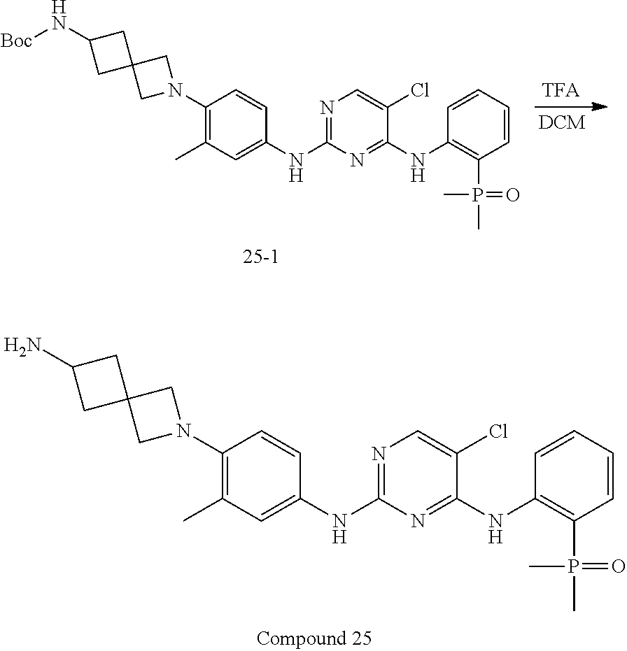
C1C2(CN(C3=C(C)C=C(NC4=NC=C(Cl)C(NC5=C(P(C)(=O)C)C=CC=C5)=N4)C=C3)C2)CC1N[Boc].C1C2(CN(C3=C(C)C=C(NC4=NC=C(Cl)C(NC5=C(P(C)(=O)C)C=CC=C5)=N4)C=C3)C2)CC1N
